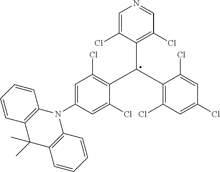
N1=CC(Cl)=C(C(C2=C(Cl)C=C(Cl)C=C2Cl)C2=C(Cl)C=C(N3C4=C(C(C)(C)C5=C3C=CC=C5)C=CC=C4)C=C2Cl)C(Cl)=C1
